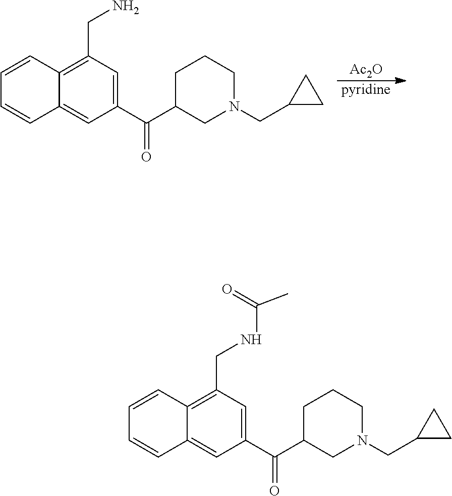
[Ac2O].[pyridine].C1(C(=O)C2CN(CC3CC3)CCC2)=CC(CN)=C2C(=C1)C=CC=C2.C1(C(=O)C2CN(CC3CC3)CCC2)=CC(CNC(=O)C)=C2C(=C1)C=CC=C2
